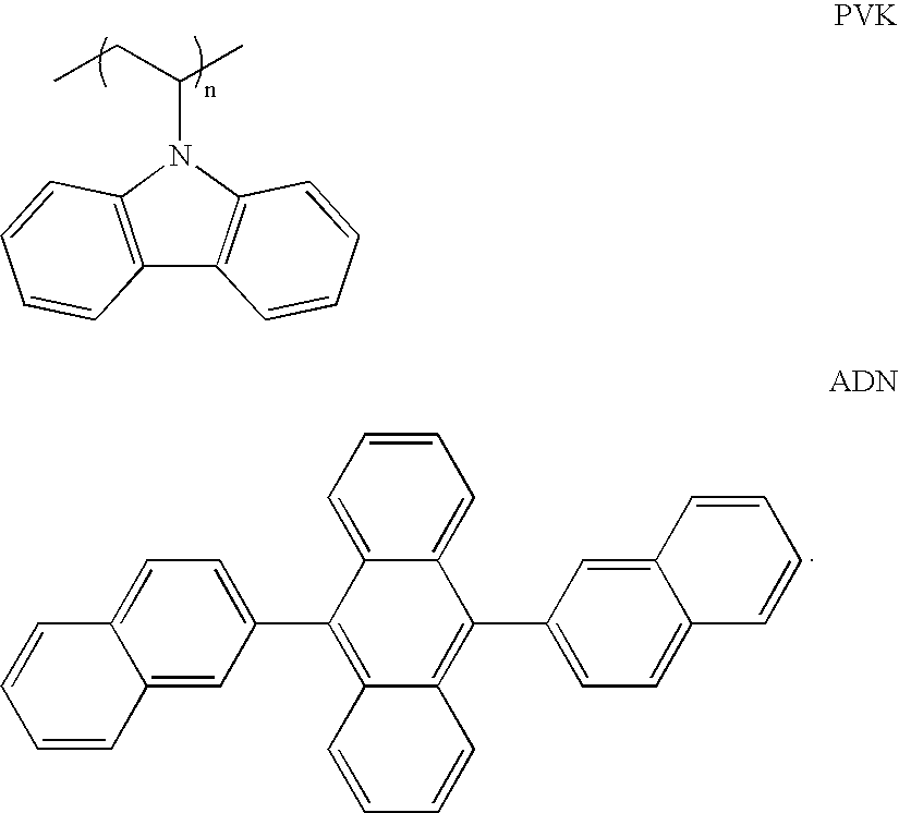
C1=C2C(=CC(C3=C4C(=C(C5=CC=C6C(=C5)C=CC=C6)C5=CC=CC=C53)C=CC=C4)=C1)C=CC=C2.C12=C(N(C(CC)C)C3=C1C=CC=C3)C=CC=C2
